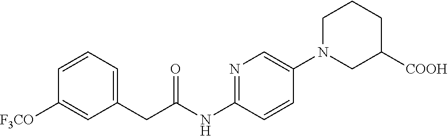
N1=C(NC(=O)CC2=CC=CC([F3CO])=C2)C=CC(N2CC([COOH])CCC2)=C1
